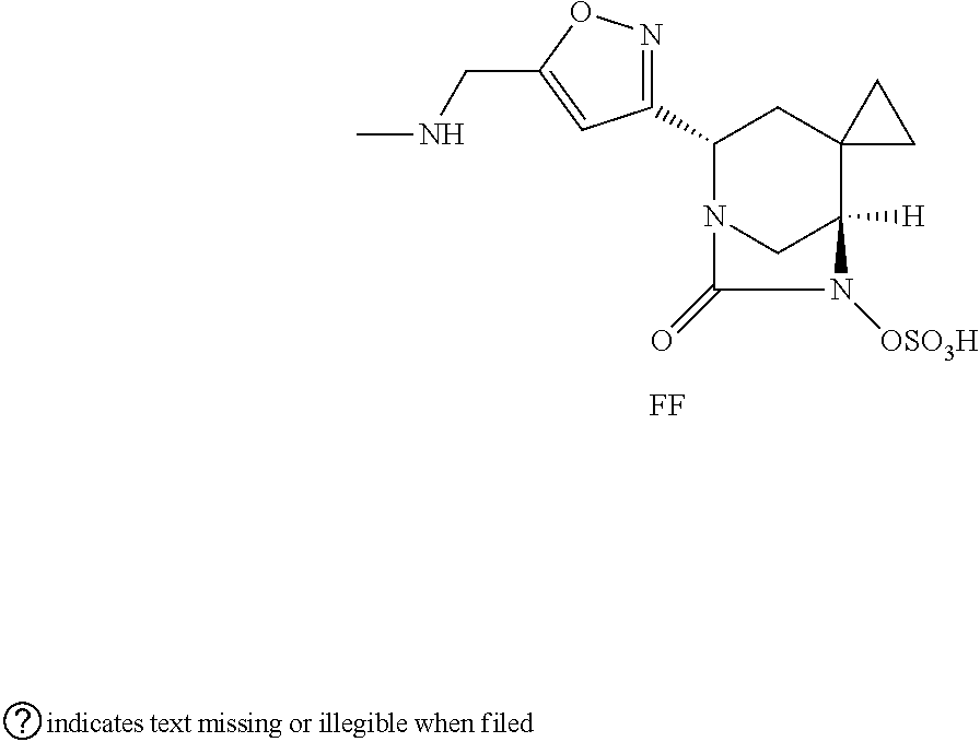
C1(C2CC3(C4([H])CN2C(=O)N4[OSO3H])CC3)=NOC(CNC)=C1.[FF]
